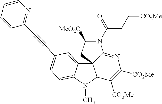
C12=CC(C#CC3=NC=CC=C3)=CC=C1N(C)C1C23CC([MeO2C])N(C(CC[CO2Me])=O)C3=NC([CO2Me])=C1[CO2Me]
